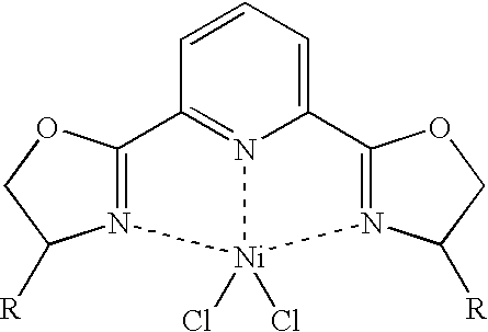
C1=CC=C2N3=C1C1=N(C([R])CO1)[Ni]3(Cl)(Cl)N1=C2OCC1[R]
